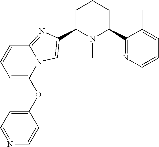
C1C(C2=CN3C(=N2)C=CC=C3OC2=CC=NC=C2)N(C)C(C2=NC=CC=C2C)CC1
